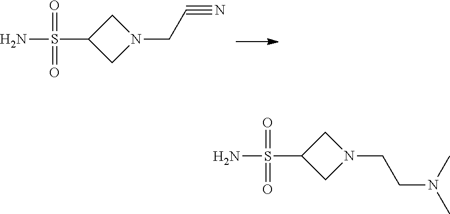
C1(S(N)(=O)=O)CN(CC#N)C1.C1(S(N)(=O)=O)CN(CCN(C)C)C1
